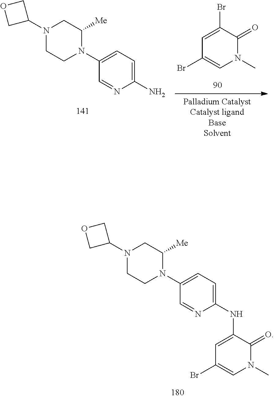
C1(N)=CC=C(N2C([Me])CN(C3COC3)CC2)C=N1.N1(C)C(=O)C(Br)=CC(Br)=C1.C1(NC2=CC(Br)=CN(C)C2=O)=CC=C(N2C([Me])CN(C3COC3)CC2)C=N1
